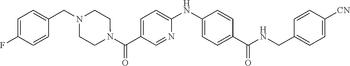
N(C1=CC=C(C(N2CCN(CC3=CC=C(F)C=C3)CC2)=O)C=N1)C1=CC=C(C(NCC2=CC=C([CN])C=C2)=O)C=C1
